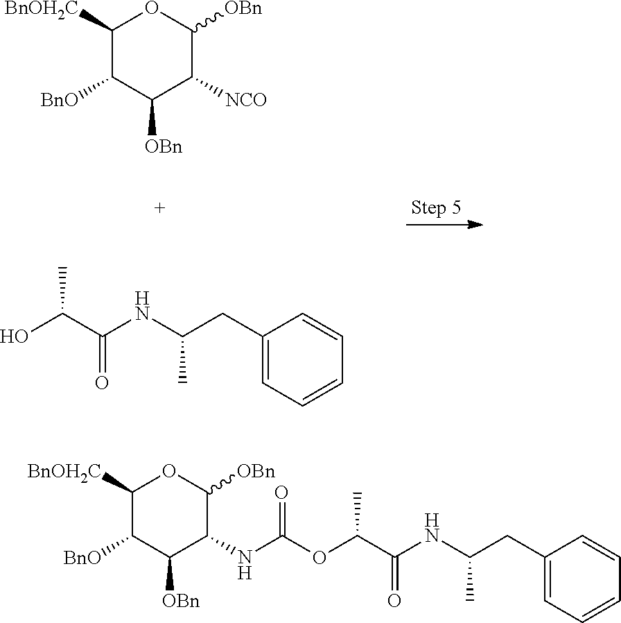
C1([BnOH2C])C([BnO])C([OBn])C([NCO])C([OBn])O1.C1(CC(NC(C(O)C)=O)C)=CC=CC=C1.C1(CC(NC(C(OC(NC2C([OBn])OC([BnOH2C])C([BnO])C2[OBn])=O)C)=O)C)=CC=CC=C1
